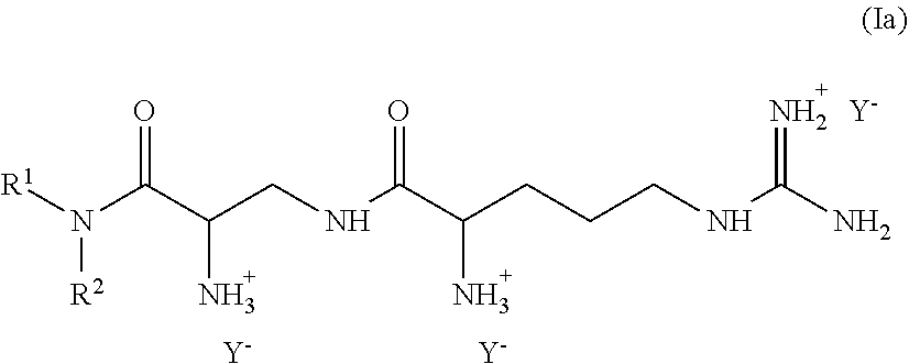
N(C(C(CNC(C(CCCNC(N)=N)N)=O)N)=O)([R1])[R2].[Y].[Y].[Y]
